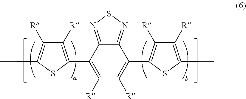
C1(C2=C([R])C([R])=C(C)S2)=C([R])C([R])=C(C2=C([R])C([R])=C(C)S2)C2=NSN=C12
